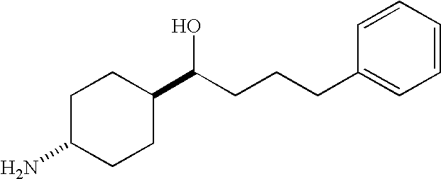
NC1CCC(C(CCCC2=CC=CC=C2)O)CC1
